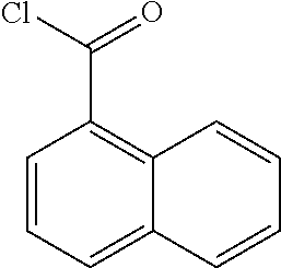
C1=CC(C(=O)Cl)=C2C(=C1)C=CC=C2
